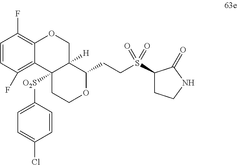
C1=CC(F)=C2C(=C1F)OCC1([H])C2([O2S]C2=CC=C(Cl)C=C2)CCOC1CCS(C1CCNC1=O)(=O)=O
